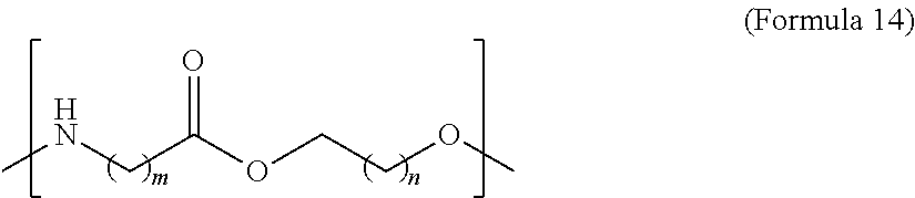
O(C)CCOC(CNC)=O
